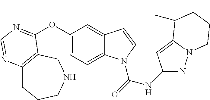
O(C1=CC=C2C(=C1)C=CN2C(=O)NC1=NN2C(=C1)C(C)(C)CCC2)C1=NC=NC2=C1CNCCC2
